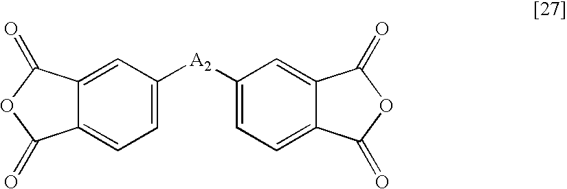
C1([A2]C2=CC=C3C(=C2)C(=O)OC3=O)=CC=C2C(=C1)C(=O)OC2=O
